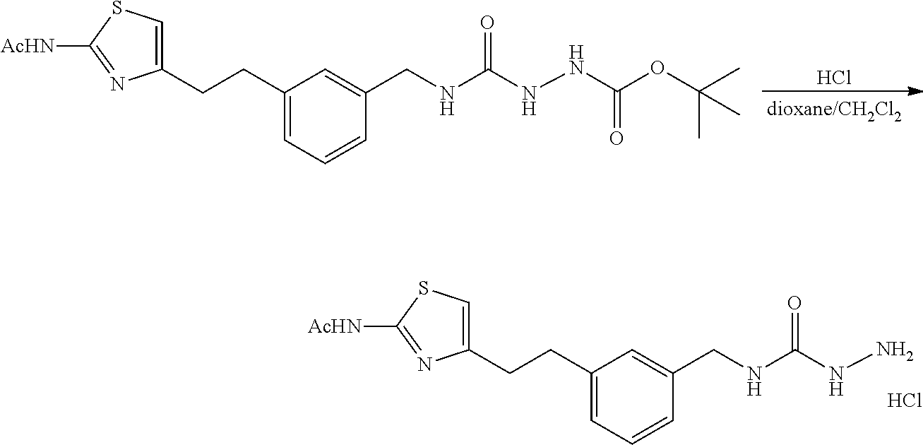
Cl.C1(CCC2=CSC([AcHN])=N2)=CC=CC(CNC(NNC(OC(C)(C)C)=O)=O)=C1.C1(CCC2=CSC([AcHN])=N2)=CC=CC(CNC(NN)=O)=C1.Cl
